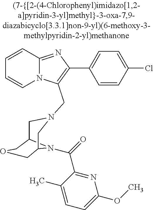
N12C(=NC(C3=CC=C(Cl)C=C3)=C1CN1CC3N(C(=O)C4=NC(OC)=CC=C4C)C(C1)COC3)C=CC=C2
